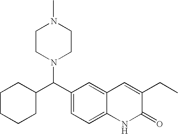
C1(C(C2=CC=C3C(=C2)C=C(CC)C(=O)N3)N2CCN(C)CC2)CCCCC1
